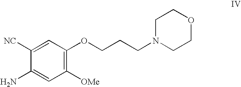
C1([OMe])=C(OCCCN2CCOCC2)C=C([NC])C(N)=C1
